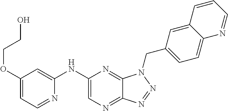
C1(NC2=CC(OCCO)=CC=N2)=CN=C2C(=N1)N(CC1=CC=C3C(=C1)C=CC=N3)N=N2
